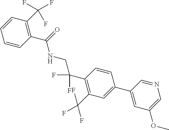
C1(C2=CC(OC)=CN=C2)=CC(C(F)(F)F)=C(C(F)(F)CNC(C2=C(C(F)(F)F)C=CC=C2)=O)C=C1
